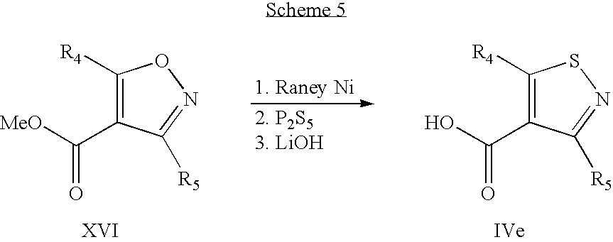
[MeO]C(C1=C([R4])ON=C1[R5])=O.OC(C1=C([R4])SN=C1[R5])=O
